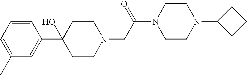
C1=CC=C(C)C=C1C1(O)CCN(CC(N2CCN(C3CCC3)CC2)=O)CC1
